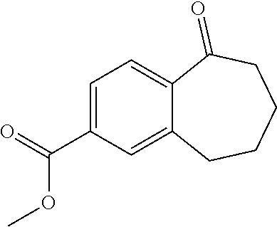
C1=C(C(=O)OC)C=C2C(=C1)C(=O)CCCC2
